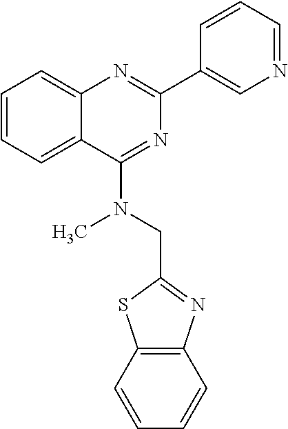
C1=CC=C2C(=C1)N=C(C1=CN=CC=C1)N=C2N(C)CC1=NC2=C(S1)C=CC=C2
